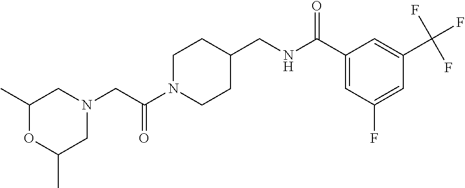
N1(CC(N2CCC(CNC(C3=CC(F)=CC(C(F)(F)F)=C3)=O)CC2)=O)CC(C)OC(C)C1
